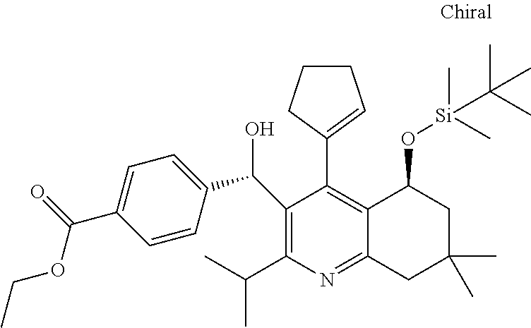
C1(C(C)C)=C(C(C2=CC=C(C(OCC)=O)C=C2)O)C(C2=CCCC2)=C2C(=N1)CC(C)(C)CC2O[Si](C(C)(C)C)(C)C
